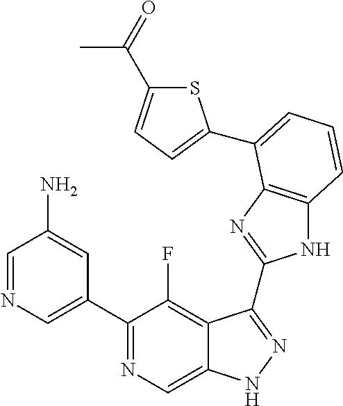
C1=NC=C(C2=NC=C3C(=C2F)C(C2=NC4=C(N2)C=CC=C4C2=CC=C(C(=O)C)S2)=NN3)C=C1N
